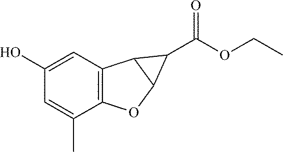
C12=C(C=C(O)C=C1C)C1C(O2)C1C(OCC)=O
